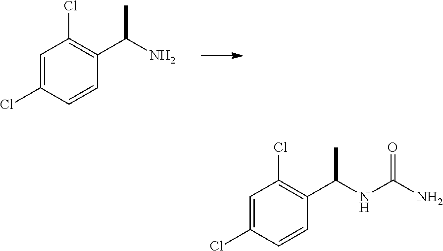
C1=C(Cl)C=CC(C(N)C)=C1Cl.C1=C(Cl)C=CC(C(NC(N)=O)C)=C1Cl
